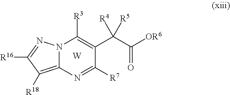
N12C(=C([R18])C([R16])=N1)N=C([R7])C(C(C([OR6])=O)([R4])[R5])=C2[R3].[W]
